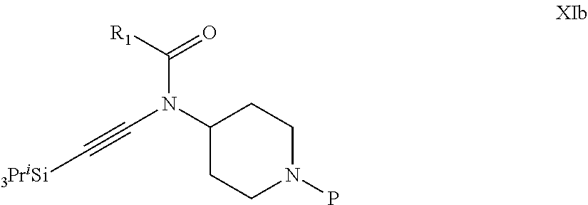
C1(N(C#C[3PriSi])C([R1])=O)CCN(P)CC1
